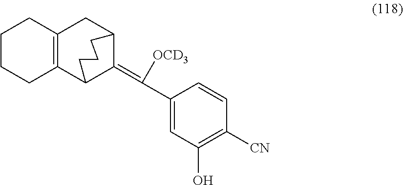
C1(C(=C2C3CC4=C(C2CCC3)CCCC4)[OCD3])=CC(O)=C([CN])C=C1
